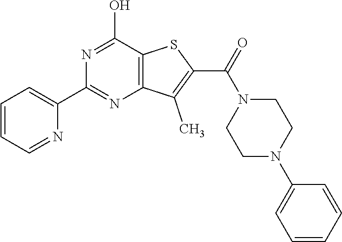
C1=CC=NC(C2=NC3=C(C(O)=N2)SC(C(=O)N2CCN(C4=CC=CC=C4)CC2)=C3C)=C1
